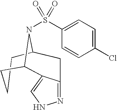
C1CCC2N(S(=O)(=O)C3=CC=C(Cl)C=C3)C1CC1=NNC=C21
